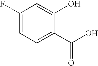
C1(F)=CC=C(C(O)=O)C(O)=C1
